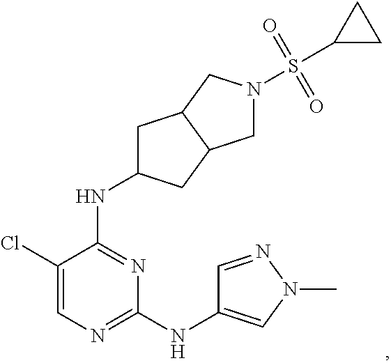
N1=C(NC2CC3C(C2)CN(S(=O)(=O)C2CC2)C3)C(Cl)=CN=C1NC1=CN(C)N=C1
